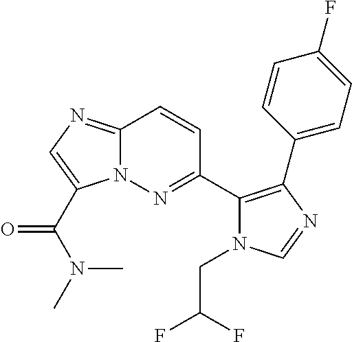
N12C(=NC=C1C(N(C)C)=O)C=CC(C1=C(C3=CC=C(F)C=C3)N=CN1CC(F)F)=N2
